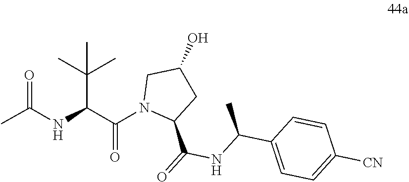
C(=O)(NC(C1=CC=C([CN])C=C1)C)C1N(C(C(NC(=O)C)C(C)(C)C)=O)CC(O)C1
